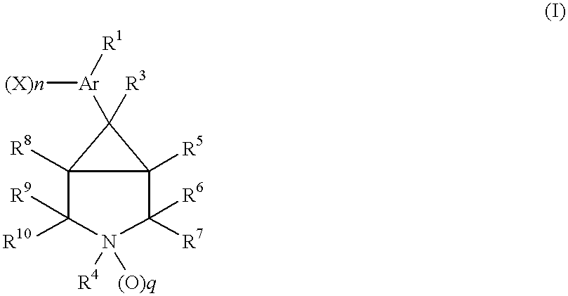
C1([R6])([R7])C2([R5])C([R8])(C([R9])([R10])N1([R4])[(O)q])C2([Ar]([(X)n])[R1])[R3]
